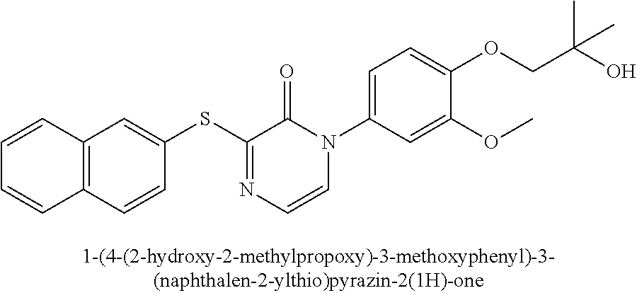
C1(SC2=NC=CN(C3=CC=C(OCC(O)(C)C)C(OC)=C3)C2=O)=CC2=C(C=C1)C=CC=C2
